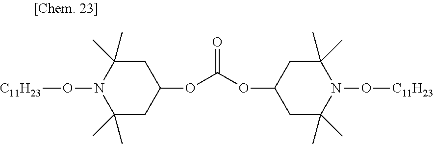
O=C(OC1CC(C)(C)N(O[C11H23])C(C)(C)C1)OC1CC(C)(C)N(O[C11H23])C(C)(C)C1
